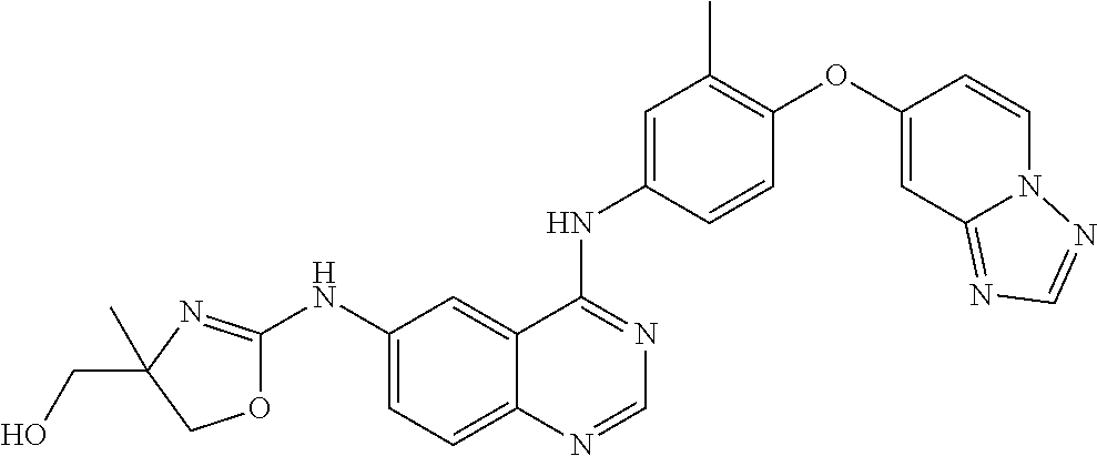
C12=CC=C(NC3=NC(CO)(C)CO3)C=C1C(NC1=CC(C)=C(OC3=CC4=NC=NN4C=C3)C=C1)=NC=N2
